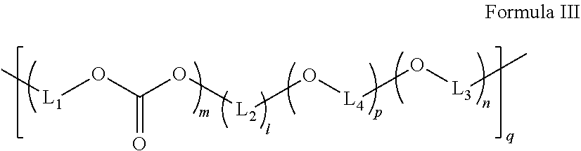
[L3](C)O[L4]O[L2]OC(O[L1]C)=O
